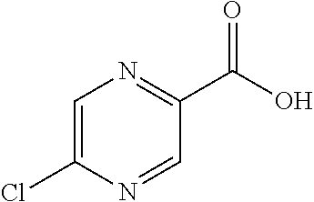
C1=C(Cl)N=CC(C(O)=O)=N1
